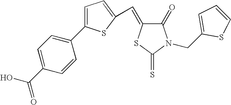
C1=C(C2=CC=C(C(O)=O)C=C2)SC(C=C2C(=O)N(CC3=CC=CS3)C(=S)S2)=C1
